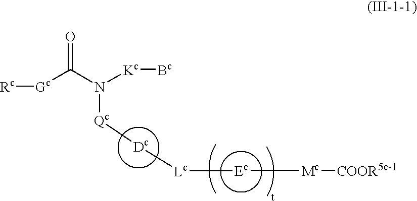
N([Kc][Bc])([Qc][Dc][Lc][Ec][Mc][COOR5c-1])C([Gc][Rc])=O
